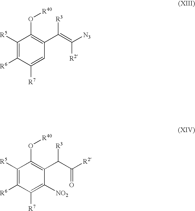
C1([R5])=C([R6])C([R7])=CC(C(=C([N3])[R2])[R3])=C1O[R40].C1([R5])=C([R6])C([R7])=C([NO2])C(C(C([R2])=O)[R3])=C1O[R40]
